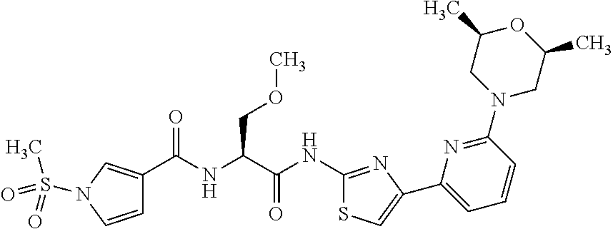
C1=CN(S(=O)(C)=O)C=C1C(NC(C(NC1=NC(C2=CC=CC(N3CC(C)OC(C)C3)=N2)=CS1)=O)COC)=O
